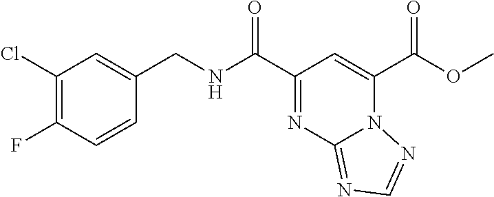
C1(C(NCC2=CC(Cl)=C(F)C=C2)=O)=NC2=NC=NN2C(C(OC)=O)=C1
